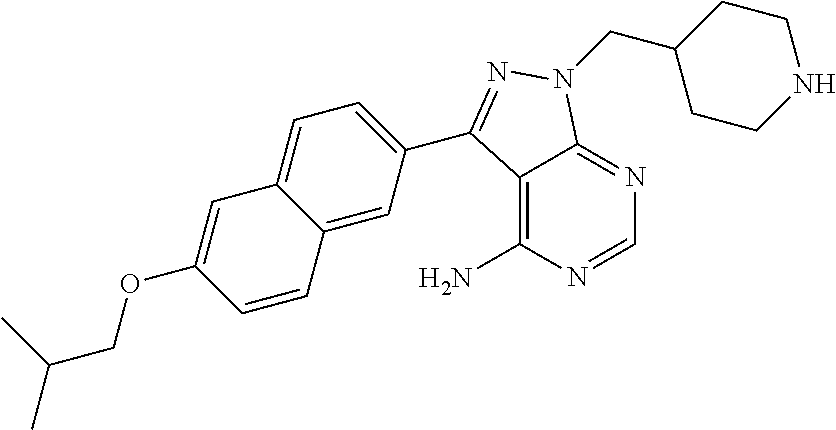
C12=C(N)N=CN=C1N(CC1CCNCC1)N=C2C1=CC=C2C(=C1)C=CC(OCC(C)C)=C2
